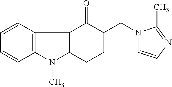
C1=CC2=C(C=C1)C1=C(N2C)CCC(CN2C=CN=C2C)C1=O
